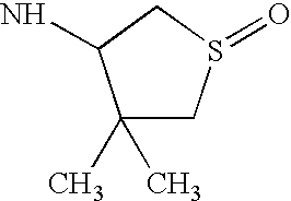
C1(C)(C)CS(=O)CC1N
